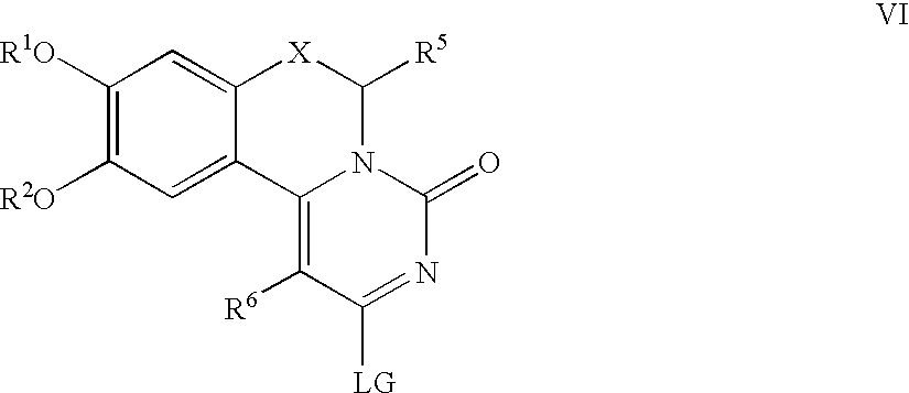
C1([R1O])=C([R2O])C=C2C(=C1)[X]C([R5])N1C2=C([R6])C([LG])=NC1=O
